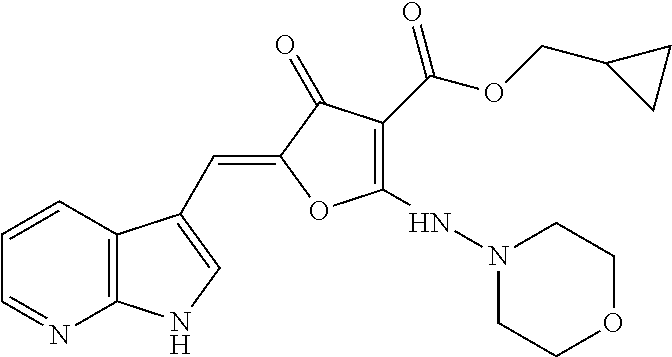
C1=CC2=C(N=C1)NC=C2C=C1C(=O)C(C(OCC2CC2)=O)=C(NN2CCOCC2)O1
